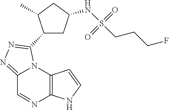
C12=C(N3C(=NN=C3C3CC(NS(CCCF)(=O)=O)CC3C)C=N1)C=CN2
